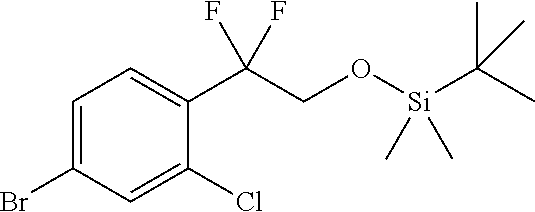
C1=C(Br)C=C(Cl)C(C(CO[Si](C(C)(C)C)(C)C)(F)F)=C1
